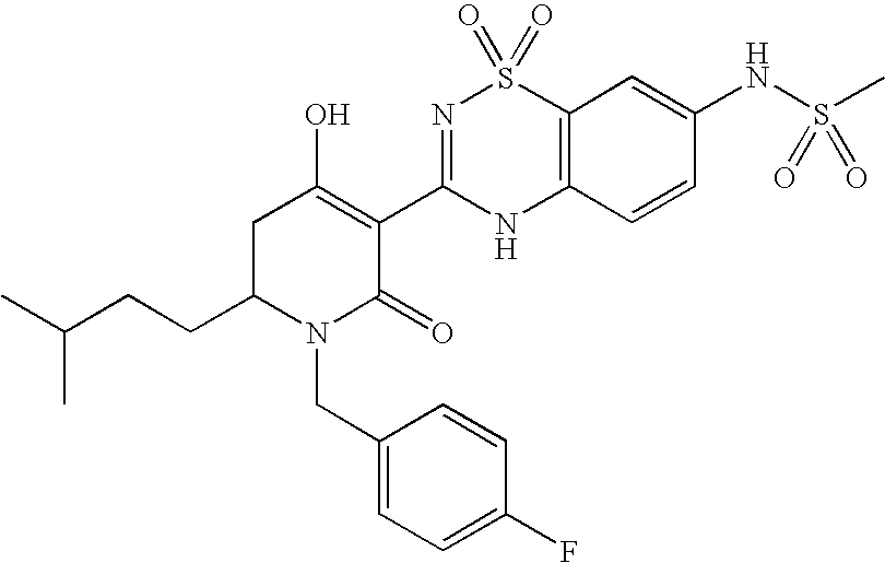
C12=C(C=CC(NS(C)(=O)=O)=C1)NC(C1=C(O)CC(CCC(C)C)N(CC3=CC=C(F)C=C3)C1=O)=NS2(=O)=O
